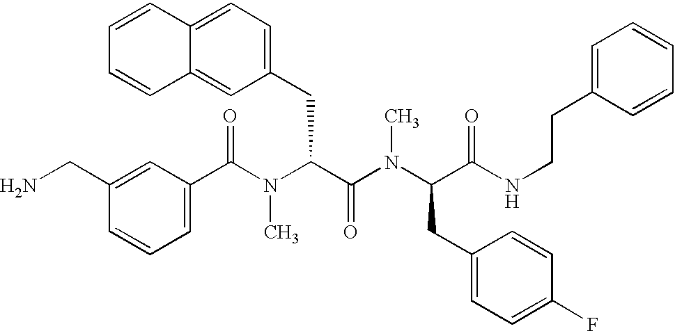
C1(C(N(C(C(N(C(CC2=CC=C(F)C=C2)C(NCCC2=CC=CC=C2)=O)C)=O)CC2=CC=C3C(=C2)C=CC=C3)C)=O)=CC=CC(CN)=C1
